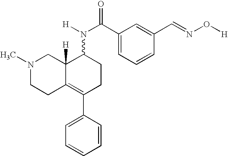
N1(C)CCC2=C(C3=CC=CC=C3)CCC(N(C(C3=CC=CC(C=NO[H])=C3)=O)[H])C2([H])C1
